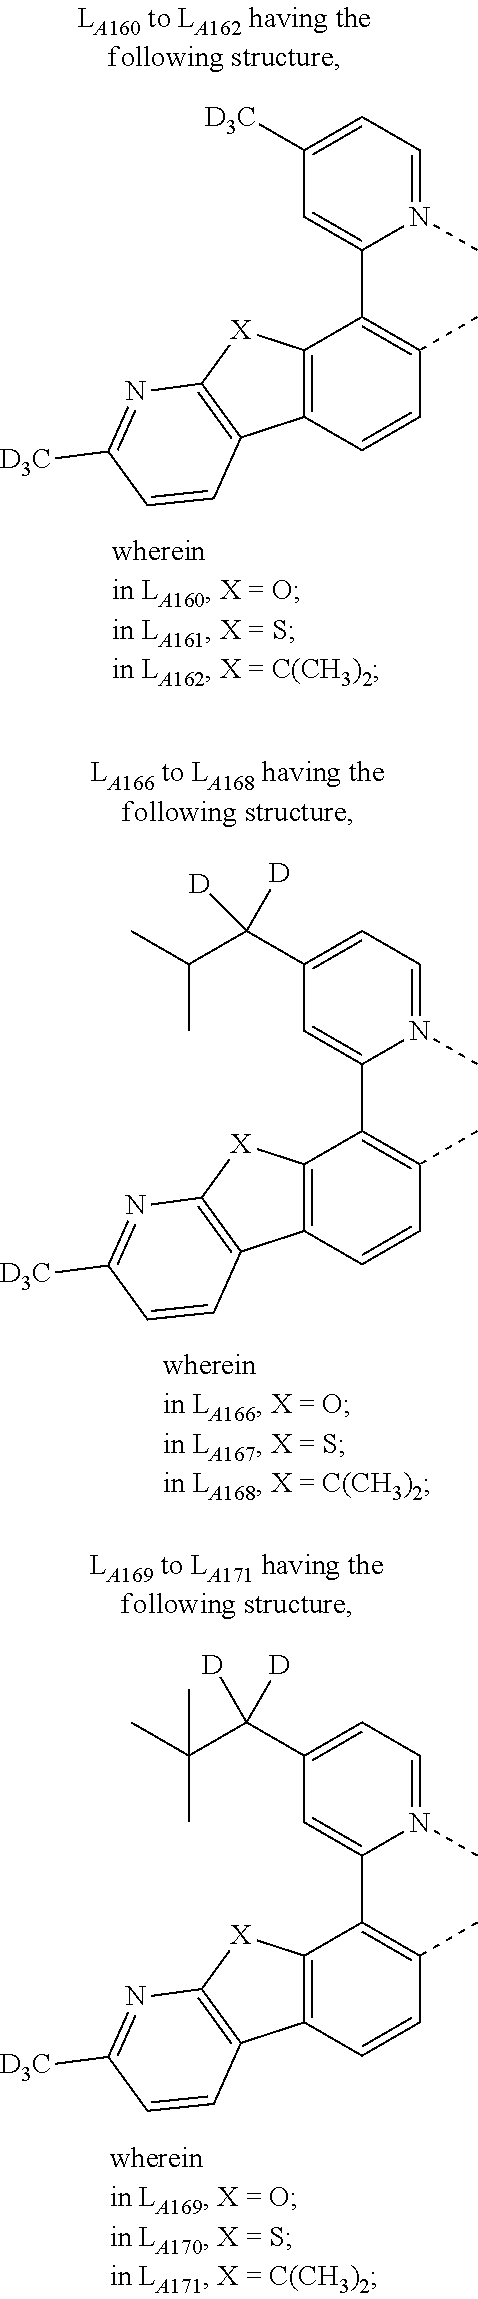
C1([D3C])=CC=N(C)C(C2=C(C)C=CC3=C2[X]C2=C3C=CC([D3C])=N2)=C1.C1(C(C(C)C)([D])[D])=CC=N(C)C(C2=C(C)C=CC3=C2[X]C2=C3C=CC([D3C])=N2)=C1.C1(C(C(C)(C)C)([D])[D])=CC=N(C)C(C2=C(C)C=CC3=C2[X]C2=C3C=CC([D3C])=N2)=C1
